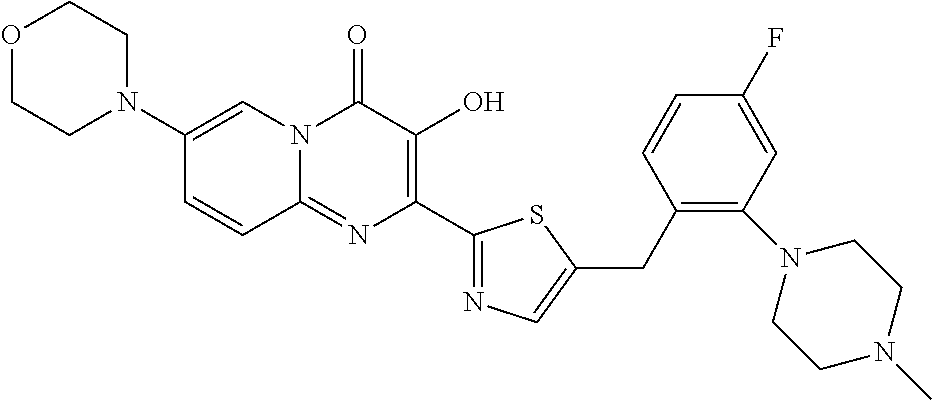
O1CCN(C2=CN3C(=NC(C4=NC=C(CC5=C(N6CCN(C)CC6)C=C(F)C=C5)S4)=C(O)C3=O)C=C2)CC1
